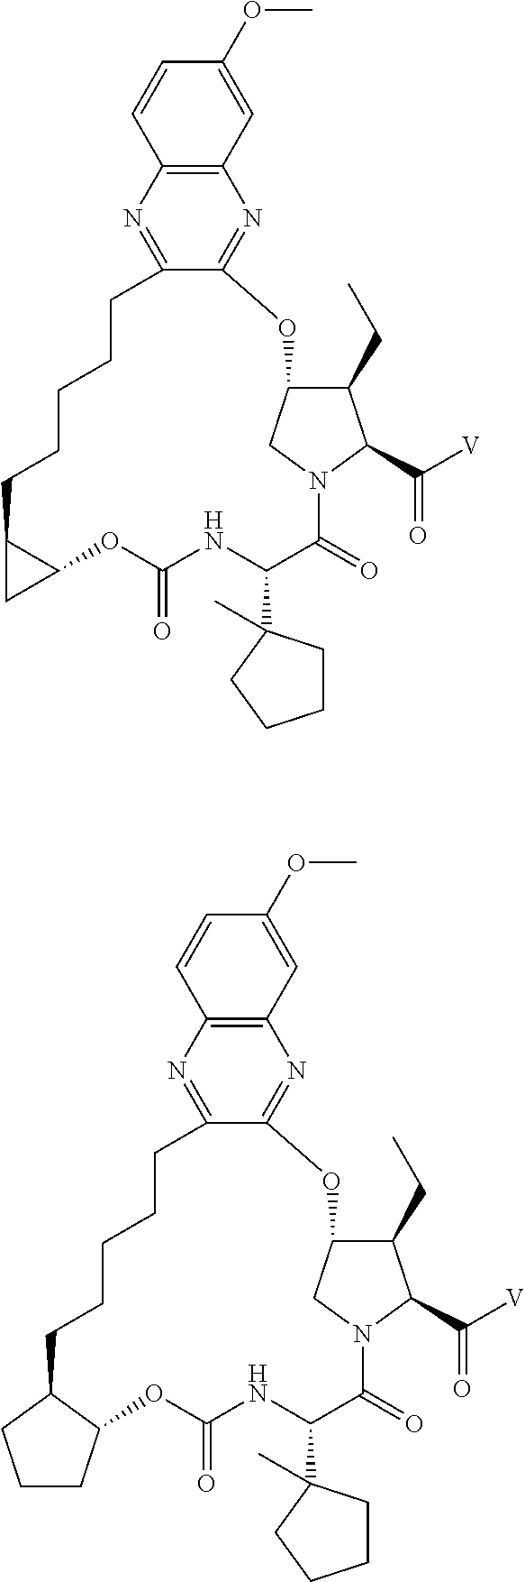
C12=C(N=C3C(=N1)OC1C(CC)C(C([V])=O)N(C(=O)C(C4(C)CCCC4)NC(=O)OC4C(CCCCC3)C4)C1)C=CC(OC)=C2.C12=C(N=C3C(=N1)OC1C(CC)C(C([V])=O)N(C(=O)C(C4(C)CCCC4)NC(=O)OC4C(CCCCC3)CCC4)C1)C=CC(OC)=C2
